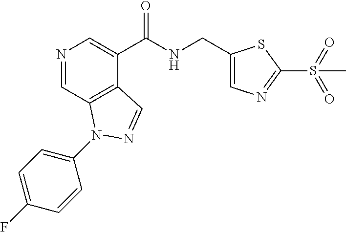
N1=CC2=C(C(C(NCC3=CN=C(S(=O)(=O)C)S3)=O)=C1)C=NN2C1=CC=C(F)C=C1
